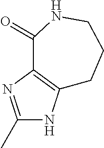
C1(C)=NC2=C(N1)CCCNC2=O
